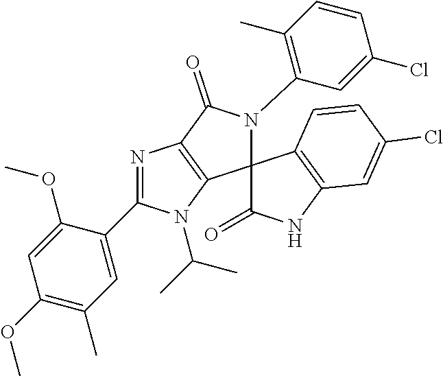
C1=C(C2=NC3=C(N2C(C)C)C2(N(C4=C(C)C=CC(Cl)=C4)C3=O)C(=O)NC3=C2C=CC(Cl)=C3)C(OC)=CC(OC)=C1C
